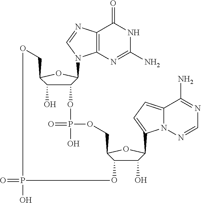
C12=C(N=C(N)NC1=O)N(C1C(OP(=O)(O)OCC3C(O)C(O)C(C4=CC=C5N4N=CN=C5N)O3)C(O)C(CO)O1)C=N2.O=PO
